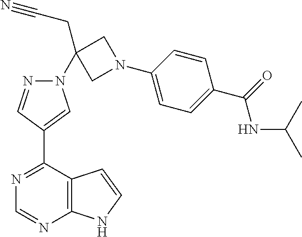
N1=C(C2=CN(C3(CC#N)CN(C4=CC=C(C(=O)NC(C)C)C=C4)C3)N=C2)C2=C(N=C1)NC=C2
